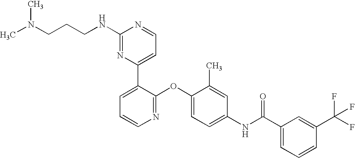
C1(NCCCN(C)C)=NC(C2=CC=CN=C2OC2=CC=C(NC(C3=CC=CC(C(F)(F)F)=C3)=O)C=C2C)=CC=N1
